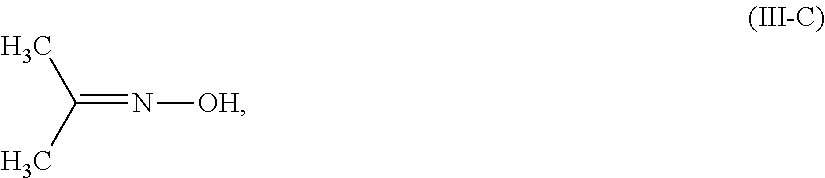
C(=N[OH])(C)C
